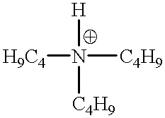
[C4H9]N([H])([C4H9])[H9C4]
